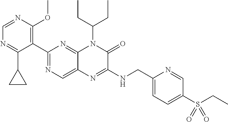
C1(C2=NC=C3C(=N2)N(C(CC)CC)C(=O)C(NCC2=CC=C(S(CC)(=O)=O)C=N2)=N3)=C(OC)N=CN=C1C1CC1
